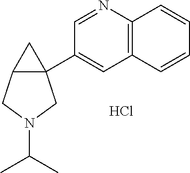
C1(C23C(CN(C(C)C)C2)C3)=CC2=C(N=C1)C=CC=C2.Cl
